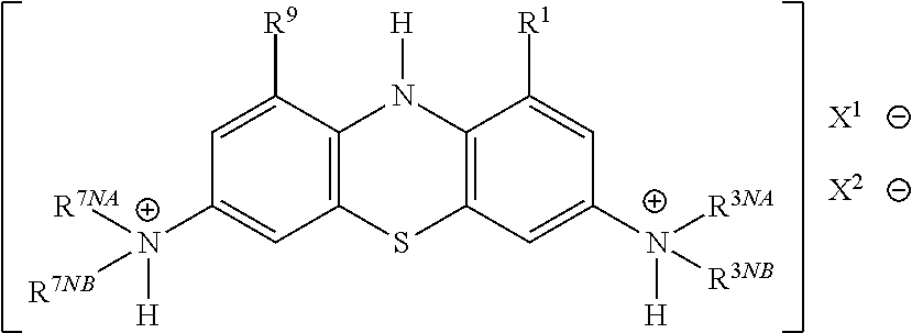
C12=C(C([R9])=CC([N+]([H])([R7NB])[R7NA])=C1)N([H])C1=C(S2)C=C([N+]([H])([R3NB])[R3NA])C=C1[R1].[X1].[X2]
